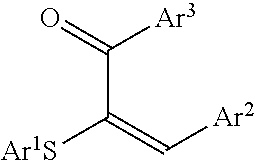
C(C(=C[Ar2])[Ar1S])(=O)[Ar3]
